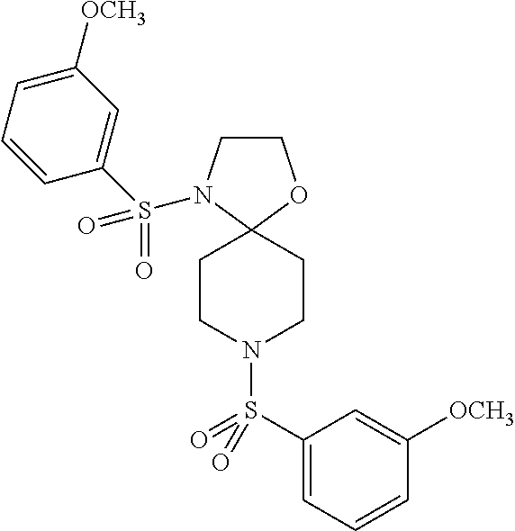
C1CN(S(C2=CC([OCH3])=CC=C2)(=O)=O)C2(O1)CCN(S(C1=CC=CC([OCH3])=C1)(=O)=O)CC2
